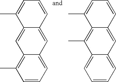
CC1=CC=CC2=CC3=CC=CC(C)=C3C=C12.CC1=CC=CC2=CC3=CC=CC=C3C(C)=C12
